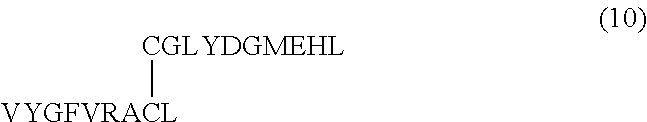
[VYGFVRACL][CGLYDGMEHL]
